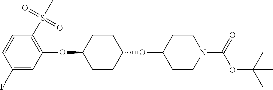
C1(F)=CC(OC2CCC(OC3CCN(C(=O)OC(C)(C)C)CC3)CC2)=C(S(C)(=O)=O)C=C1
